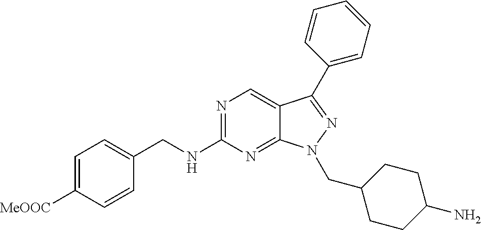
N1=C(NCC2=CC=C([MeOOC])C=C2)N=C2C(=C1)C(C1=CC=CC=C1)=NN2CC1CCC(N)CC1
